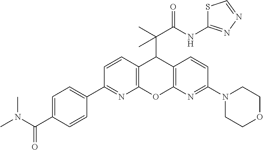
S1C(NC(C(C)(C2C3=C(OC4=C2C=CC(N2CCOCC2)=N4)N=C(C2=CC=C(C(N(C)C)=O)C=C2)C=C3)C)=O)=NN=C1
